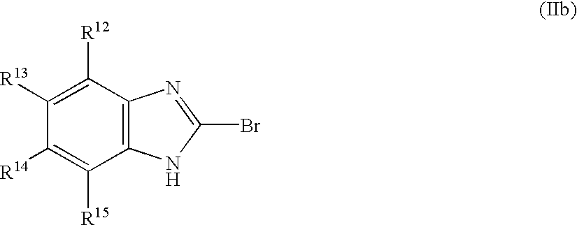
C12=C(C([R12])=C([R13])C([R14])=C1[R15])N=C(Br)N2
